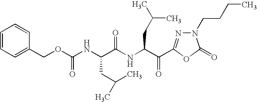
N(C(OCC1=CC=CC=C1)=O)C(C(NC(C(=O)C1=NN(CCCC)C(=O)O1)CC(C)C)=O)CC(C)C
